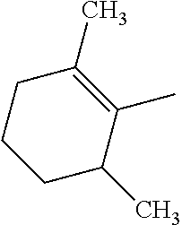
C1C(C)=C(C)C(C)CC1
